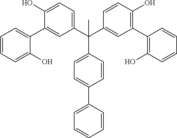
C1=CC(C(C2=CC=C(O)C(C3=CC=CC=C3O)=C2)(C2=CC(C3=C(O)C=CC=C3)=C(O)C=C2)C)=CC=C1C1=CC=CC=C1
